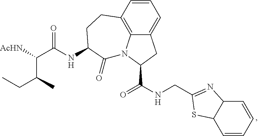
C12=CC=CC3=C1N(C(C(NCC1=NC4C=CC=CC4S1)=O)C2)C(=O)C(NC(C([AcHN])C(C)CC)=O)CC3
